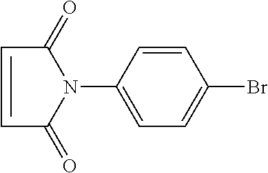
C1=CC(N2C(=O)C=CC2=O)=CC=C1Br
